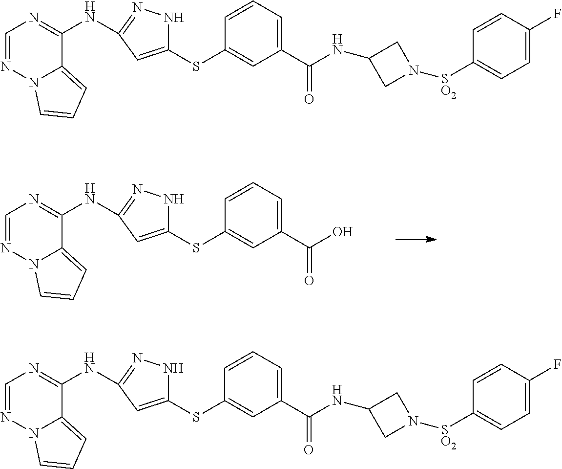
C1=NN2C(=CC=C2)C(NC2=NNC(SC3=CC(C(=O)O)=CC=C3)=C2)=N1.C1=NN2C(=CC=C2)C(NC2=NNC(SC3=CC(C(=O)NC4CN([SO2]C5=CC=C(F)C=C5)C4)=CC=C3)=C2)=N1.C1=NN2C(=CC=C2)C(NC2=NNC(SC3=CC(C(=O)NC4CN([SO2]C5=CC=C(F)C=C5)C4)=CC=C3)=C2)=N1
